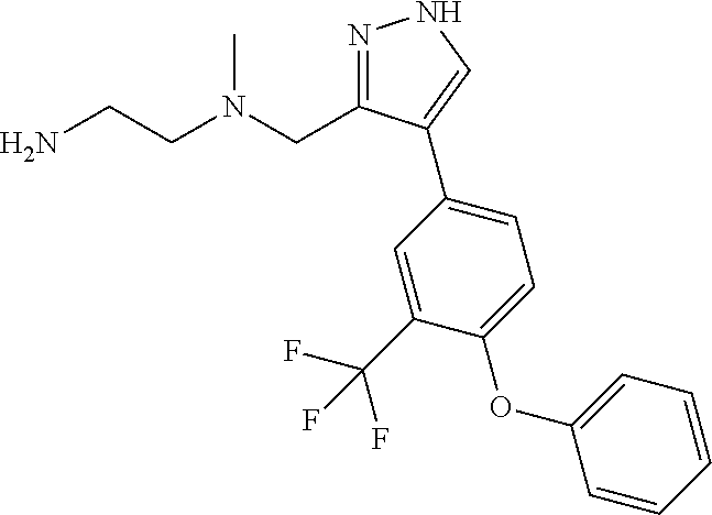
C1(CN(CCN)C)=NNC=C1C1=CC=C(OC2=CC=CC=C2)C(C(F)(F)F)=C1
